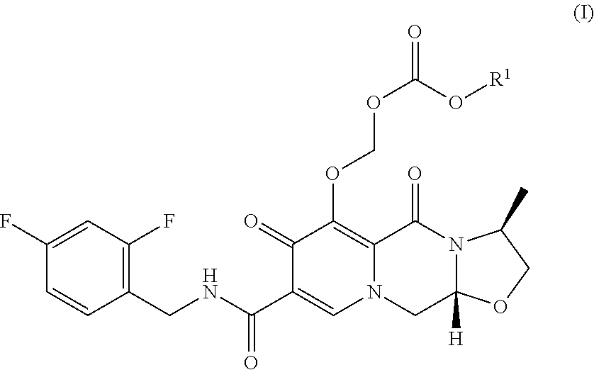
C1(F)=CC(F)=C(CNC(C2=CN3CC4([H])N(C(=O)C3=C(OCOC(=O)O[R1])C2=O)C(C)CO4)=O)C=C1
